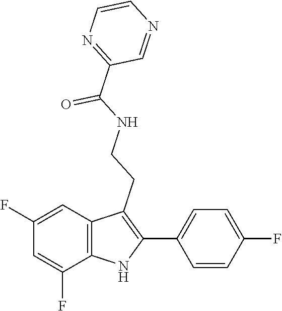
C1=CN=C(C(NCCC2=C(C3=CC=C(F)C=C3)NC3=C2C=C(F)C=C3F)=O)C=N1
